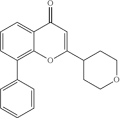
C1=CC(C2=CC=CC=C2)=C2C(=C1)C(=O)C=C(C1CCOCC1)O2
